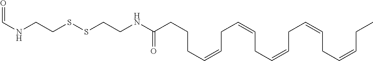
C(=O)(CCCC=CCC=CCC=CCC=CCC=CCC)NCCSSCCNC=O
